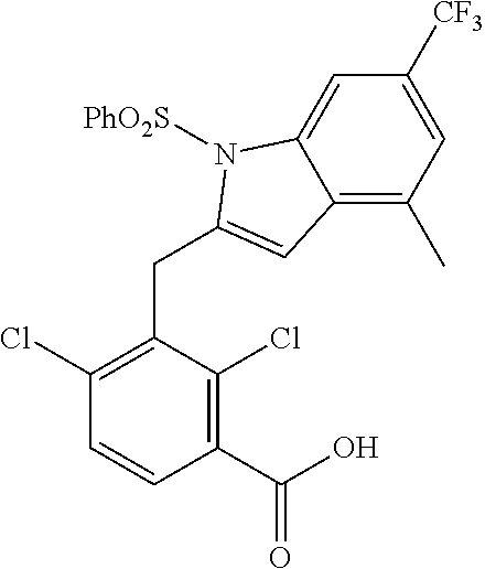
C12=C(C)C=C([CF3])C=C1N([PhO2S])C(CC1=C(Cl)C=CC(C(O)=O)=C1Cl)=C2
